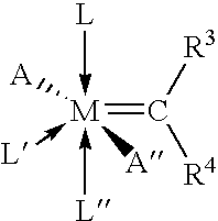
[M](=C([R3])[R4])(-[L])(-[L])([A])(-[L])[A]
